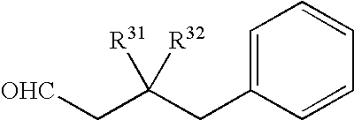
C1=CC=CC=C1CC(C[OHC])([R31])[R32]
